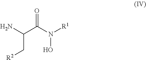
O=C(C(C[R2])N)N(O)[R1]
